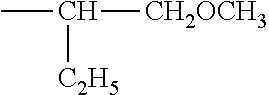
CC([CH2OCH3])[C2H5]
